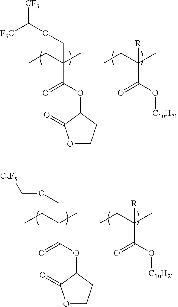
[CF3]C(OCC(CC)(C)C(OC1C(=O)OCC1)=O)[F3C].CCC(C)(C(O[C10H21])=O)[R].CCC(C)(C(O[C10H21])=O)[R].O(CC(CC)(C)C(OC1C(=O)OCC1)=O)C[C2F5]
